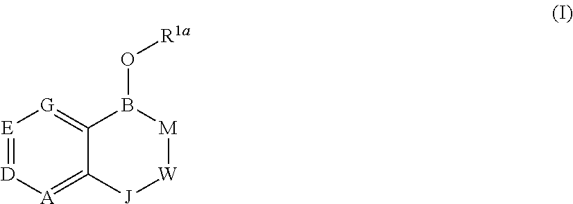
O([R1a])B1C2=[G][E]=[D][A]=C2[J][W][M]1
